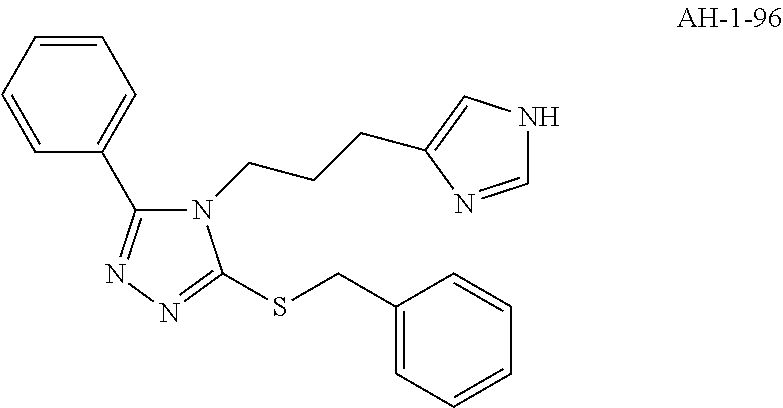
C1=CC(C2=NN=C(SCC3=CC=CC=C3)N2CCCC2=CNC=N2)=CC=C1
